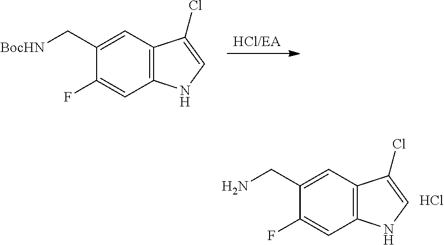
[HCl/EA].C1(F)=CC2=C(C=C1C[BocHN])C(Cl)=CN2.C1(F)=CC2=C(C=C1CN)C(Cl)=CN2.Cl
